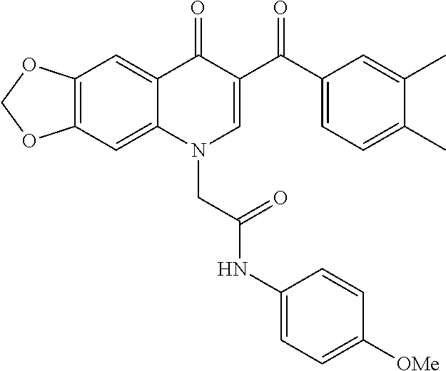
C12=C(C=C3C(=C1)C(=O)C(C(C1=CC=C(C)C(C)=C1)=O)=CN3CC(NC1=CC=C([OMe])C=C1)=O)OCO2
